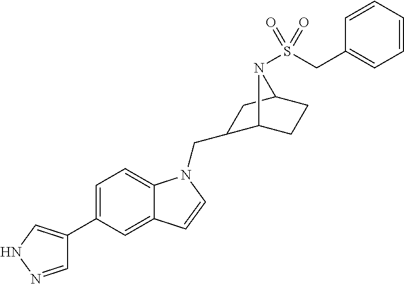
C1=NNC=C1C1=CC=C2C(=C1)C=CN2CC1C2CCC(C1)N2S(CC1=CC=CC=C1)(=O)=O
